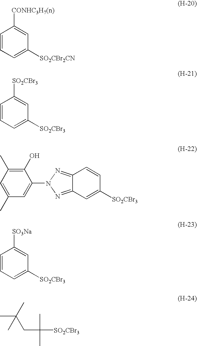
C1=CC=C([SO2CBr2CN])C=C1[CONHC3H7(n)].C1=CC=C([SO2CBr3])C=C1[SO2CBr3].C1(O)=C(C)C=C(C)C=C1N1N=C2C(=N1)C=CC([SO2CBr3])=C2.C1=CC=C([SO2CBr3])C=C1[SO3Na].C([SO2CBr3])(C)(C)CC(C)(C)C
